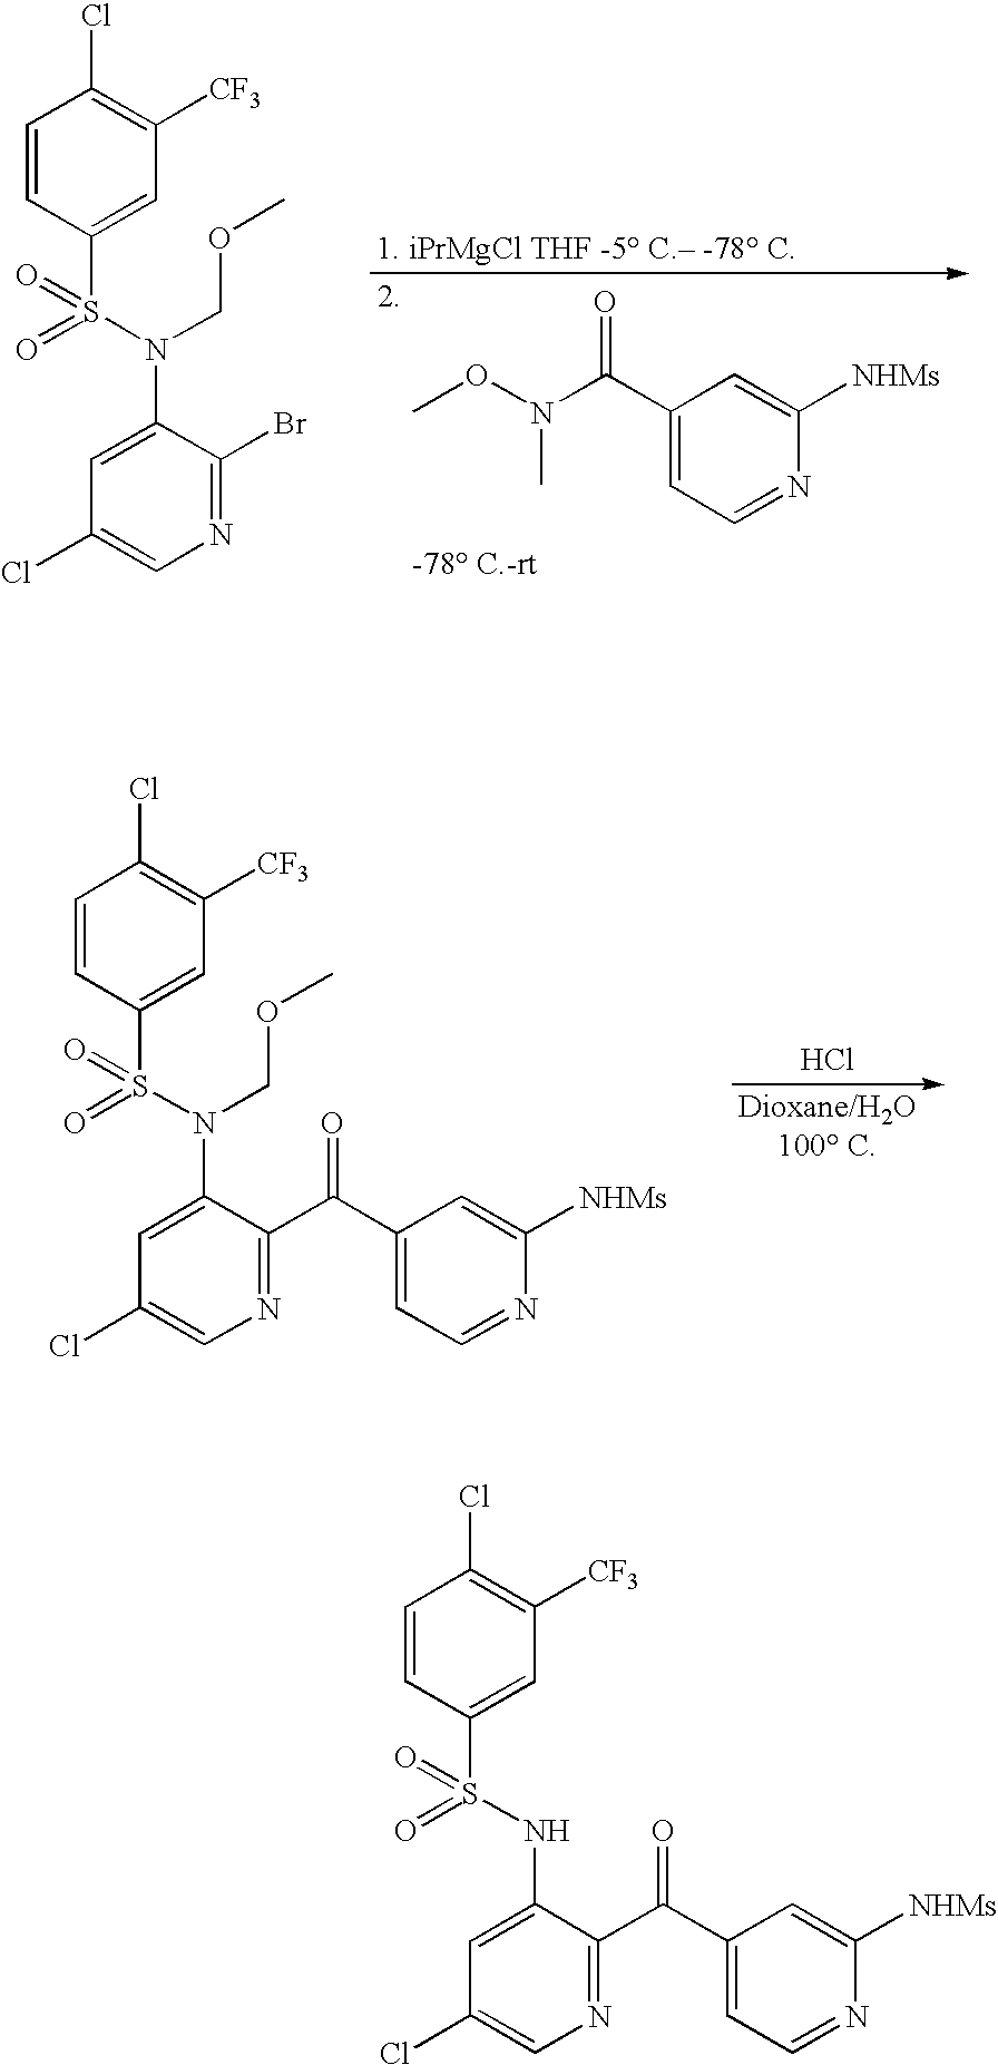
C1=CC(S(N(C2=CC(Cl)=CN=C2Br)COC)(=O)=O)=CC([CF3])=C1Cl.O(N(C(C1=CC=NC([NHMs])=C1)=O)C)C.C1=CC(S(N(C2=CC(Cl)=CN=C2C(C2=CC=NC([NHMs])=C2)=O)COC)(=O)=O)=CC([CF3])=C1Cl.Cl.C1=CC(S(NC2=CC(Cl)=CN=C2C(C2=CC=NC([NHMs])=C2)=O)(=O)=O)=CC([CF3])=C1Cl
